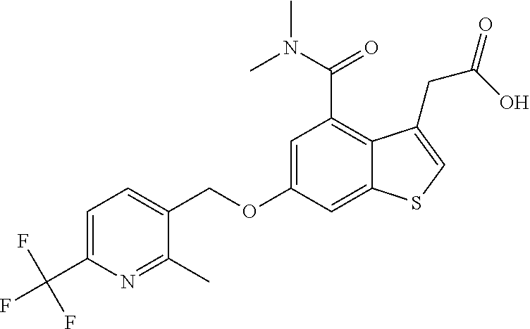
C(OC1=CC(C(=O)N(C)C)=C2C(=C1)SC=C2CC(=O)O)C1=CC=C(C(F)(F)F)N=C1C
